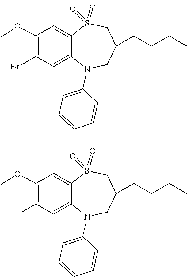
O(C1=C(Br)C=C2C(=C1)S(=O)(=O)CC(CCCC)CN2C1=CC=CC=C1)C.O(C1=C(I)C=C2C(=C1)S(=O)(=O)CC(CCCC)CN2C1=CC=CC=C1)C
